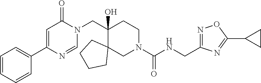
C1=CC=CC(C2=CC(=O)N(CC3(O)C4(CN(C(NCC5=NOC(C6CC6)=N5)=O)CC3)CCCC4)C=N2)=C1
